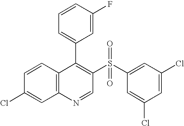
C12=C(C=CC(Cl)=C1)C(C1=CC=CC(F)=C1)=C(S(C1=CC(Cl)=CC(Cl)=C1)(=O)=O)C=N2
